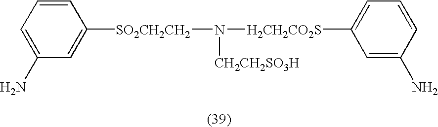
N([CH2CH2SO3H])([H2CH2CO2S]C1=CC=CC(N)=C1)[SO2CH2CH2]C1=CC(N)=CC=C1
